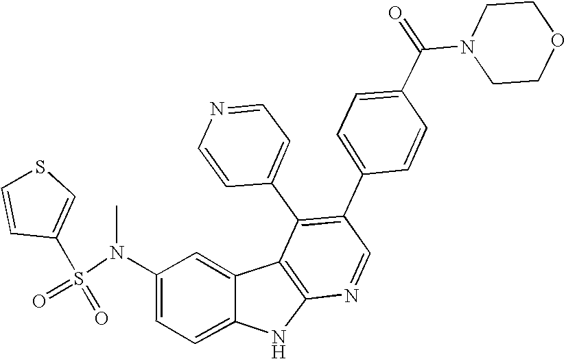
N(C1=CC=C2C(=C1)C1=C(N2)N=CC(C2=CC=C(C(N3CCOCC3)=O)C=C2)=C1C1=CC=NC=C1)(S(=O)(=O)C1=CSC=C1)C
